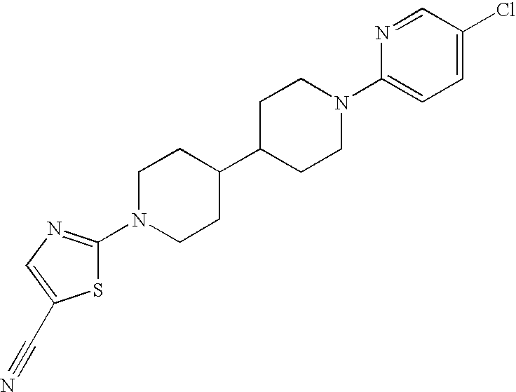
S1C(N2CCC(C3CCN(C4=CC=C(Cl)C=N4)CC3)CC2)=NC=C1C#N
